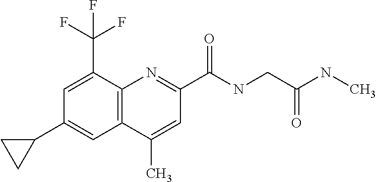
C1(C)=CC(C(NCC(=O)NC)=O)=NC2=C1C=C(C1CC1)C=C2C(F)(F)F
